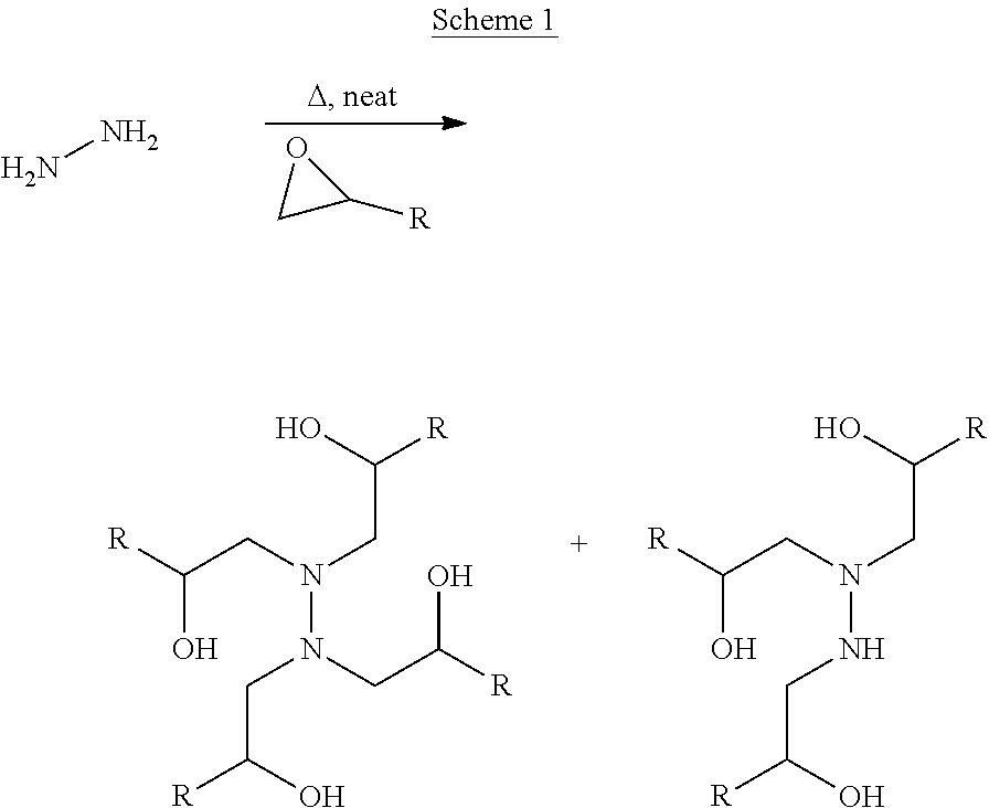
NN.O1CC1[R].[R]C(CN(CC([R])O)N(CC([R])O)CC([R])O)O.[R]C(CN(CC([R])O)NCC([R])O)O
